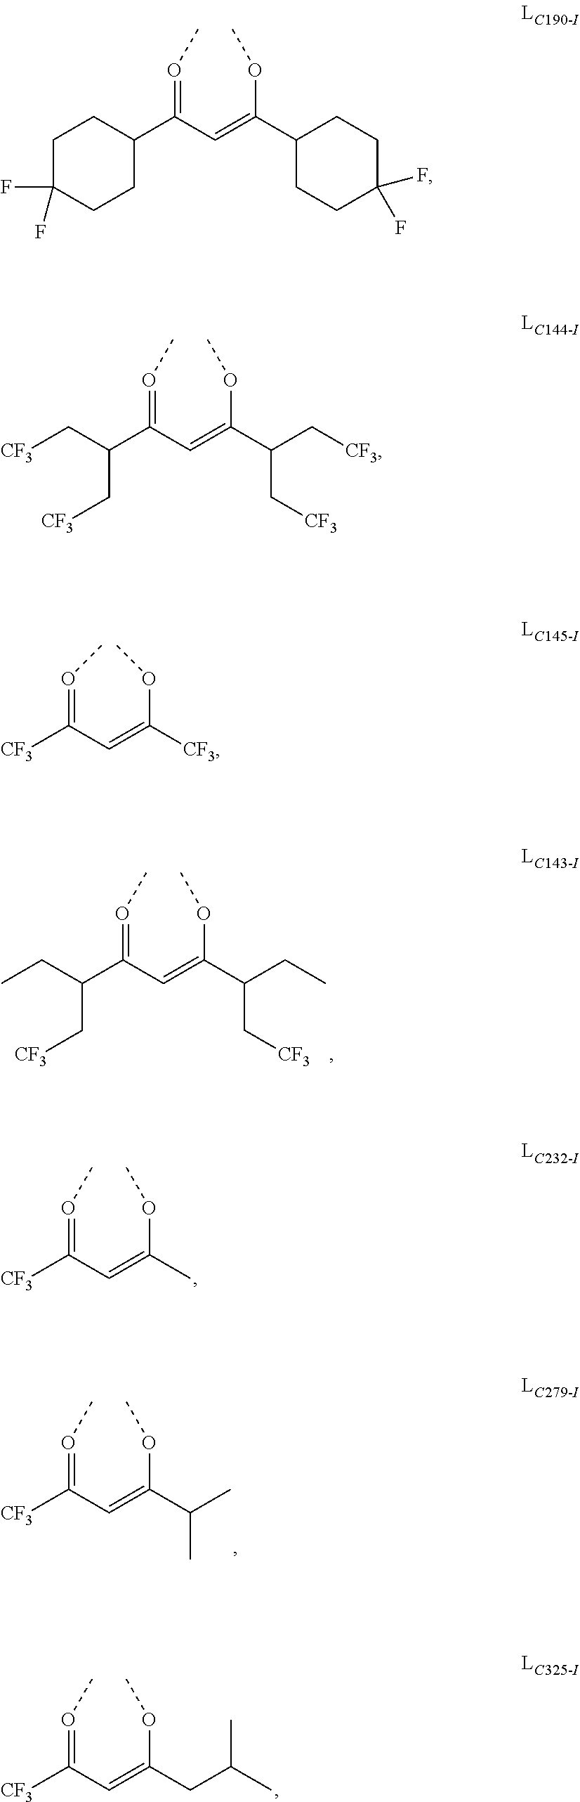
O(=C(C=C(OC)C1CCC(F)(F)CC1)C1CCC(F)(F)CC1)C.O(=C(C=C(OC)C(C[CF3])C[CF3])C(C[CF3])C[CF3])C.O(=C(C=C(OC)C(C[CF3])CC)C(CC)C[CF3])C.O(=C(C=C(OC)C)[CF3])C.O(=C(C=C(OC)C(C)C)[CF3])C.O(=C(C=C(OC)CC(C)C)[CF3])C.O(=C(C=C(OC)[CF3])[CF3])C
